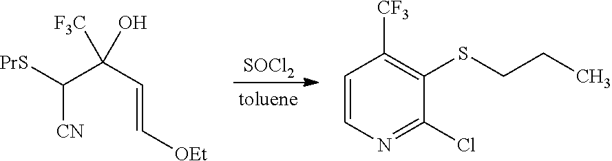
[SOCl2].C([CN])([PrS])C(C=C[OEt])(O)[F3C].C1=CN=C(Cl)C(SCCC)=C1[CF3]
